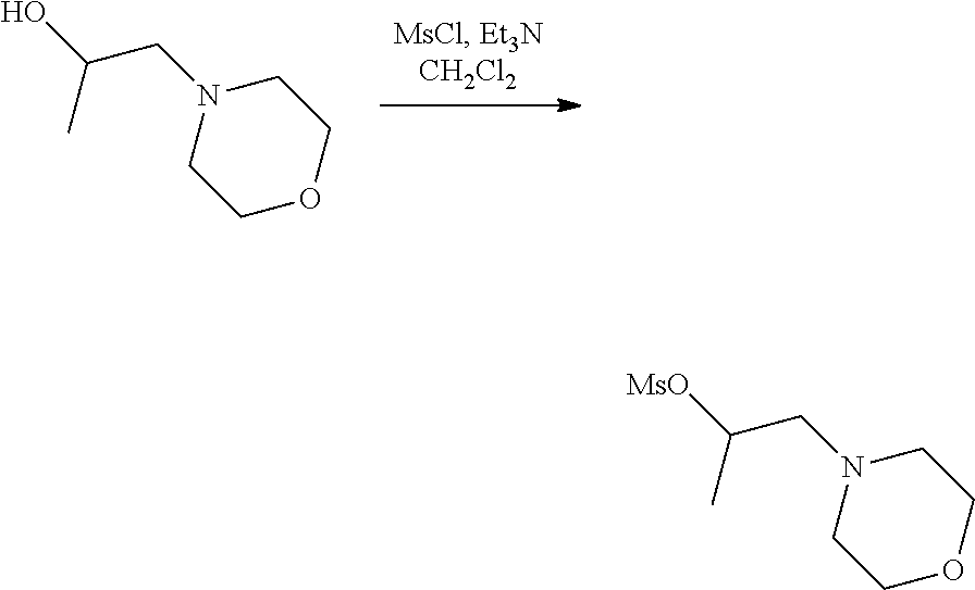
N1(CC([MsO])C)CCOCC1.N1(CC(O)C)CCOCC1
